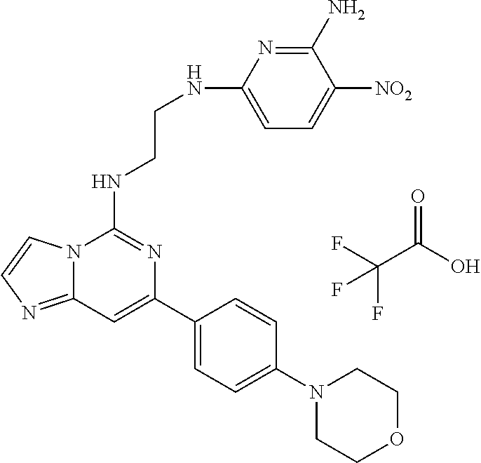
C12=NC=CN1C(NCCNC1=CC=C([NO2])C(N)=N1)=NC(C1=CC=C(N3CCOCC3)C=C1)=C2.C(C(=O)O)(F)(F)F
